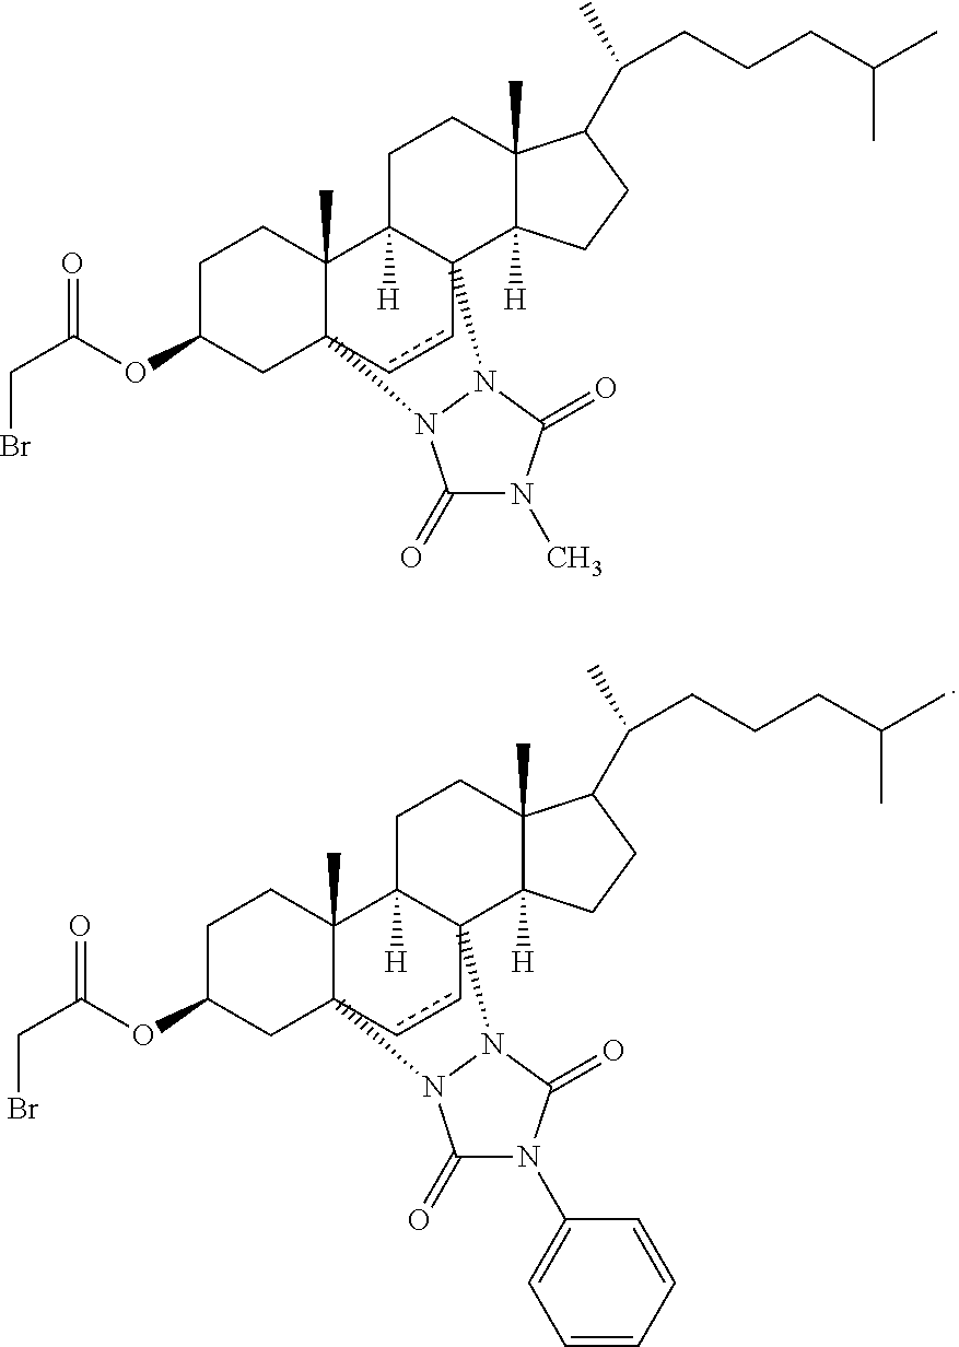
C1C(OC(CBr)=O)CC23C(C)(C1)C1([H])C(cc2)(C2([H])C(C)(CC1)C(C(CCCC(C)C)C)CC2)N1C(=O)N(C)C(=O)N31.C1C(OC(CBr)=O)CC23C(C)(C1)C1([H])C(cc2)(C2([H])C(C)(CC1)C(C(CCCC(C)C)C)CC2)N1C(=O)N(C2=CC=CC=C2)C(=O)N31
